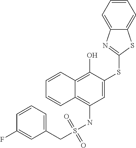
C1=CC2=C(O)C(SC3=NC4=CC=CC=C4S3)=CC(NS(=O)(=O)CC3=CC=CC(F)=C3)=C2C=C1
